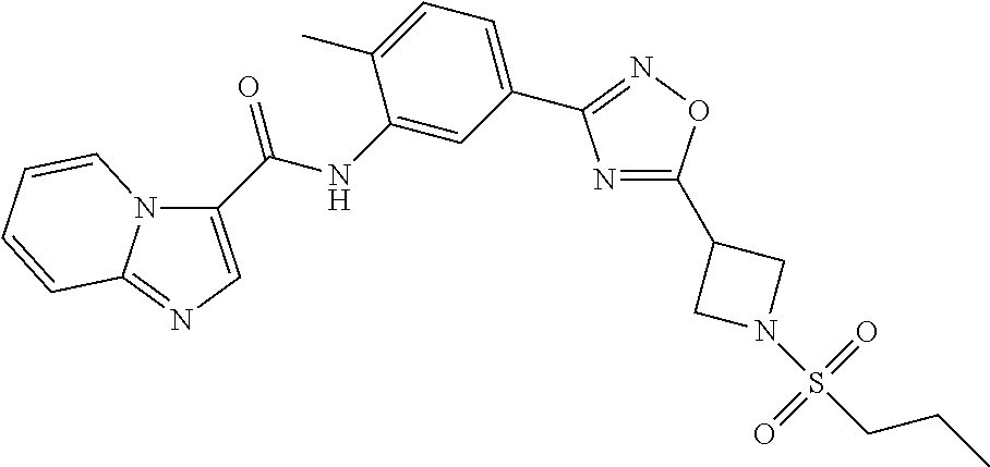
N1=C(C2CN(S(CCC)(=O)=O)C2)ON=C1C1=CC=C(C)C(NC(=O)C2=CN=C3N2C=CC=C3)=C1
